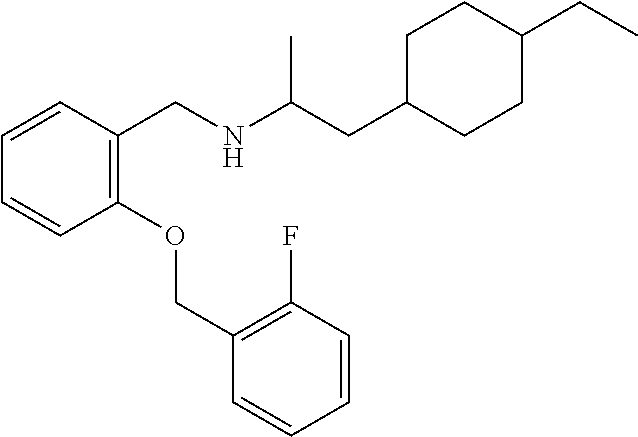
C1=CC(CNC(CC2CCC(CC)CC2)C)=C(OCC2=C(F)C=CC=C2)C=C1
